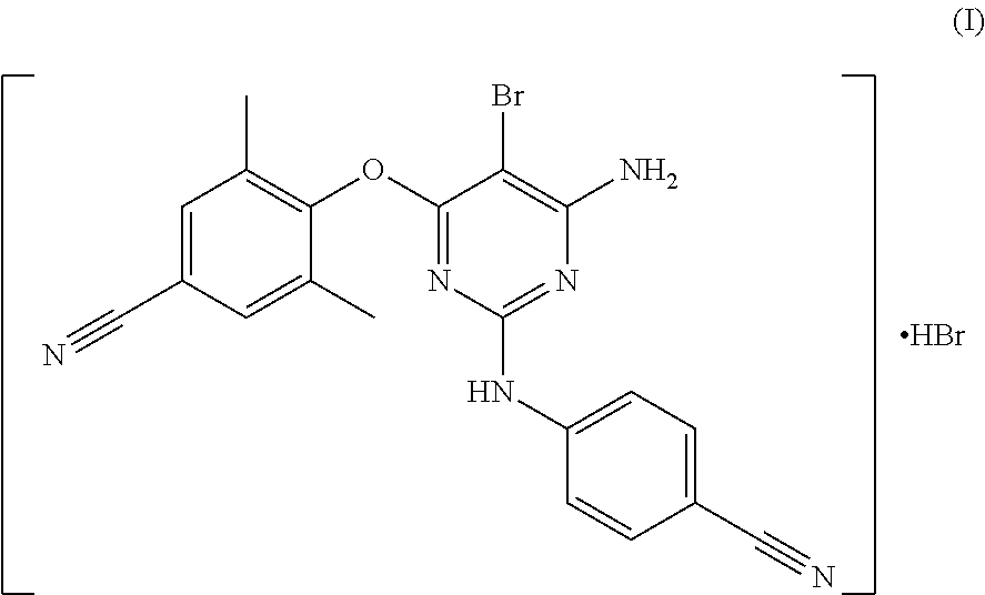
N1=C(NC2=CC=C(C#N)C=C2)N=C(OC2=C(C)C=C(C#N)C=C2C)C(Br)=C1N.Br
